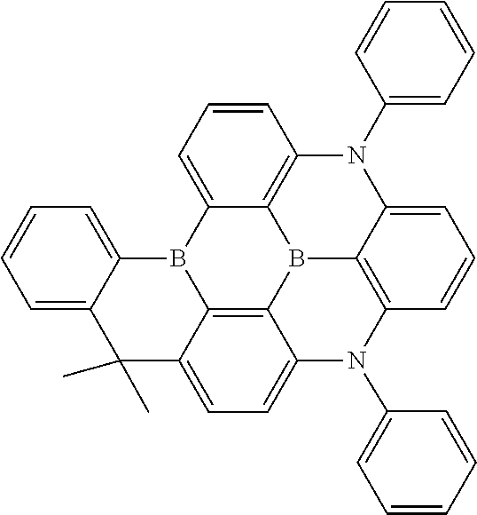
C1=CC=C2C(=C1)C(C)(C)C1=CC=C3C4=C1B2C1=CC=CC2=C1B4C1=C(N3C3=CC=CC=C3)C=CC=C1N2C1=CC=CC=C1
